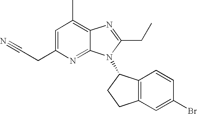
C1=C(CC#N)N=C2C(=C1C)N=C(CC)N2C1C2=C(CC1)C=C(Br)C=C2
